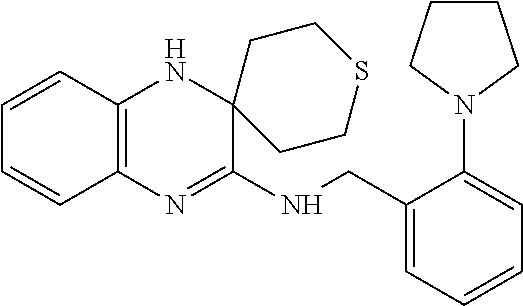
C1=CC2=C(C=C1)N=C(NCC1=CC=CC=C1N1CCCC1)C1(N2)CCSCC1
